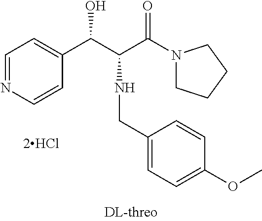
C1=NC=CC(C(C(C(N2CCCC2)=O)NCC2=CC=C(OC)C=C2)O)=C1.[2HCl]
